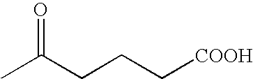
CC(CCC[COOH])=O
